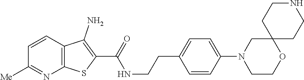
C1=CC2=C(N=C1[Me])SC(C(=O)NCCC1=CC=C(N3CCOC4(C3)CCNCC4)C=C1)=C2N
